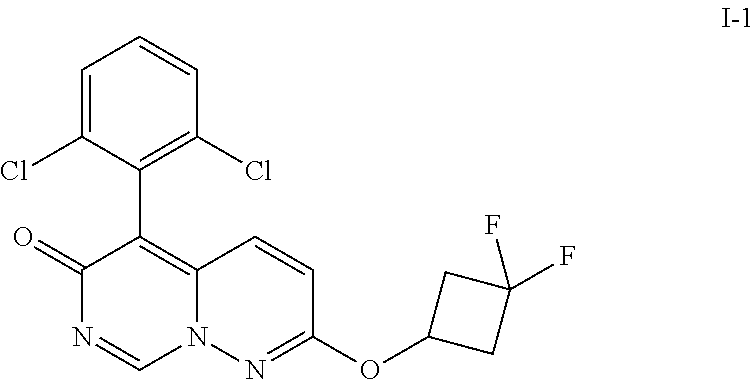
C1(OC2=NN3C(=C(C4=C(Cl)C=CC=C4Cl)C(=O)N=C3)C=C2)CC(F)(F)C1
